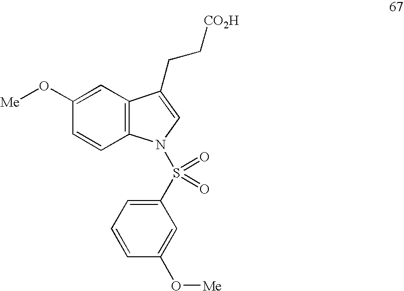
C1=C(O[Me])C=CC2=C1C(CC[CO2H])=CN2S(C1=CC=CC(O[Me])=C1)(=O)=O
